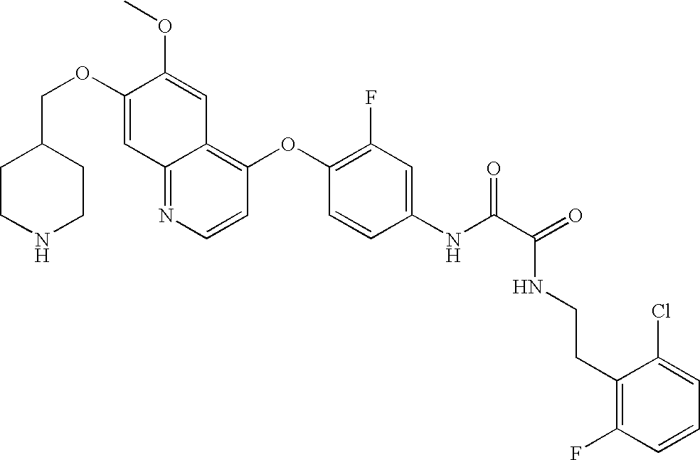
C12=NC=CC(OC3=C(F)C=C(NC(C(=O)NCCC4=C(F)C=CC=C4Cl)=O)C=C3)=C1C=C(OC)C(OCC1CCNCC1)=C2
